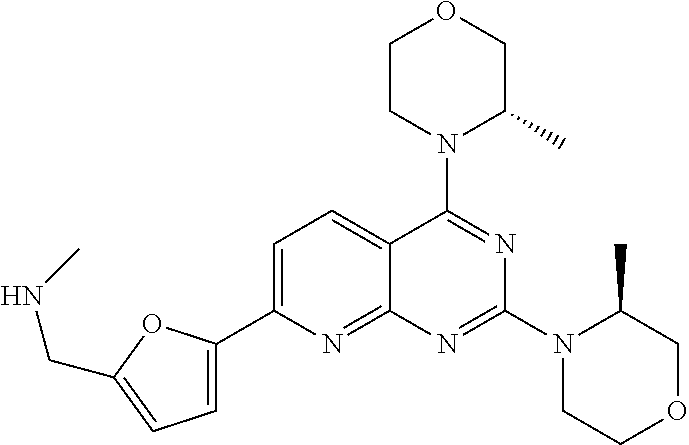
C1=C(C2=CC=C(CNC)O2)N=C2C(=C1)C(N1C(C)COCC1)=NC(N1CCOCC1C)=N2
